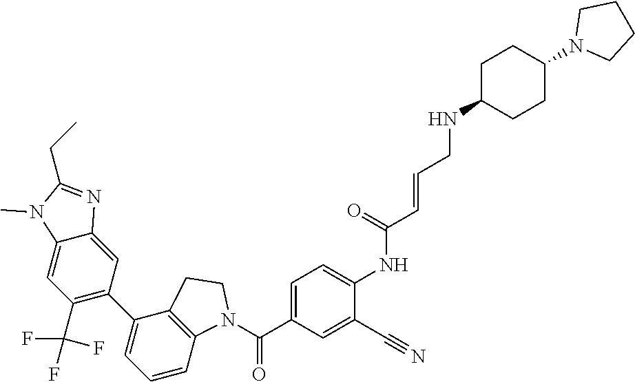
C(C1=CC=C(NC(C=CCNC2CCC(N3CCCC3)CC2)=O)C(C#N)=C1)(=O)N1C2=C(C(C3=C(C(F)(F)F)C=C4C(=C3)N=C(CC)N4C)=CC=C2)CC1
